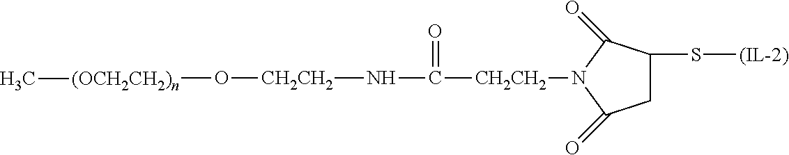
[CH2CH2](N1C(=O)CC(S[(IL-2)])C1=O)C(N[CH2CH2]O[(OCH2CH2)n]C)=O
